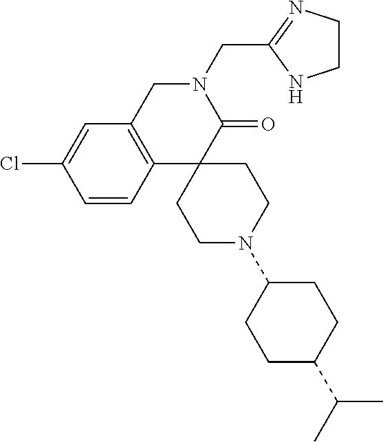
C1C2=C(C3(C(=O)N1CC1=NCCN1)CCN(C1CCC(C(C)C)CC1)CC3)C=CC(Cl)=C2
